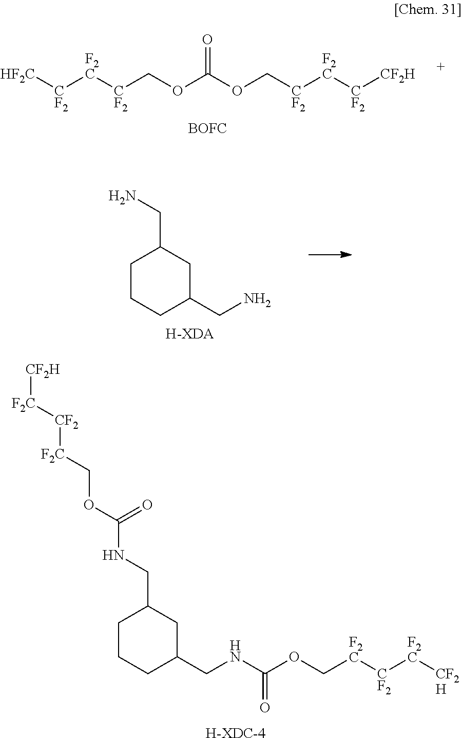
[HF2C][CF2][F2C][CF2]COC(OC[CF2][F2C][CF2][CF2H])=O.[BOFC].C1CCC(CN)CC1CN.[H-XDA].C1CCC(CNC(OC[F2C][CF2][F2C][CF2H])=O)CC1CNC(OC[F2C][CF2][F2C][CF2H])=O.[H-XDC-4]
